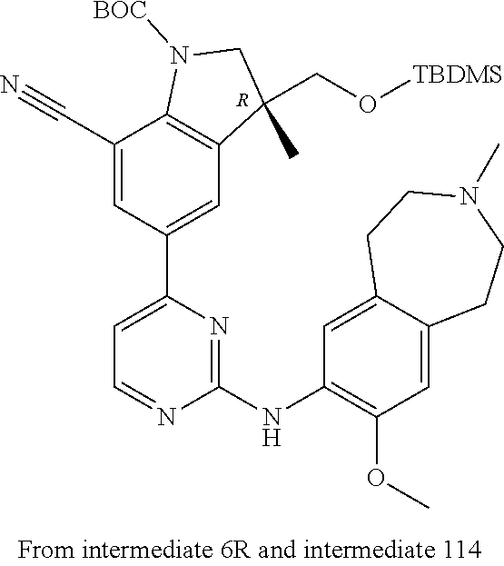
C1(C#N)=CC(C2=CC=NC(NC3=C(OC)C=C4C(=C3)CCN(C)CC4)=N2)=CC2=C1N([BOC])CC2(CO[TBDMS])C.[R]
